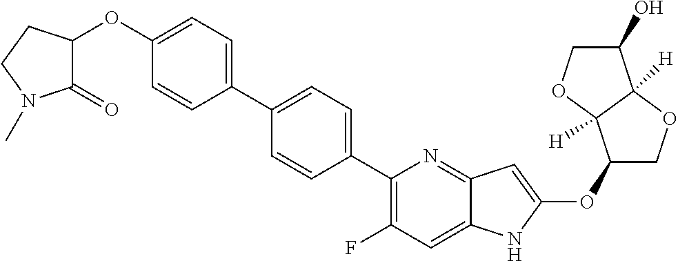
C1(OC2=CC3=NC(C4=CC=C(C5=CC=C(OC6C(=O)N(C)CC6)C=C5)C=C4)=C(F)C=C3N2)COC2([H])C1([H])OCC2O
